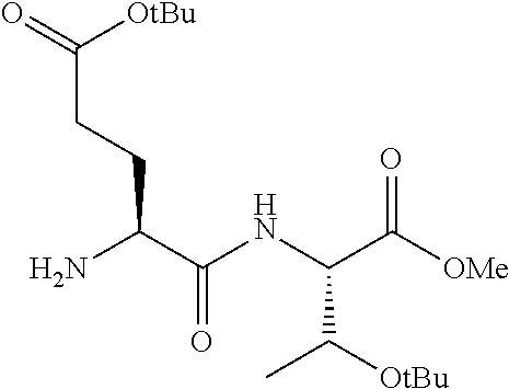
NC(C(NC(C([OMe])=O)C([OtBu])C)=O)CCC(=O)[OtBu]
